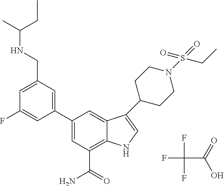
C1(C2=CC(CNC(C)CC)=CC(F)=C2)=CC(C(=O)N)=C2C(=C1)C(C1CCN(S(=O)(=O)CC)CC1)=CN2.FC(F)(F)C(=O)O
